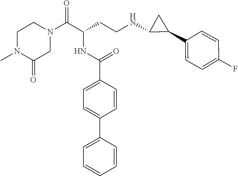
C1N(C)C(=O)CN(C(C(CCNC2C(C3=CC=C(F)C=C3)C2)NC(C2=CC=C(C3=CC=CC=C3)C=C2)=O)=O)C1
